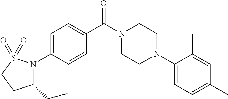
C1=C(N2C(CC)CCS2(=O)=O)C=CC(C(N2CCN(C3=CC=C(C)C=C3C)CC2)=O)=C1
